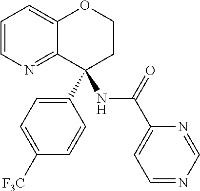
C1=CN=C2C(=C1)OCCC2(C1=CC=C([F3C])C=C1)NC(C1=CC=NC=N1)=O
